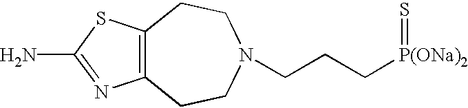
C12=C(CCN(CCC[P(ONa)2]=S)CC1)N=C(N)S2
